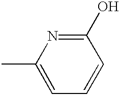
C1=C(C)N=C(O)C=C1
